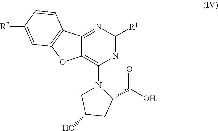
N1(C2=C3C(=NC([R1])=N2)C2=C(O3)C=C([R7])C=C2)CC(O)CC1C([OH])=O
